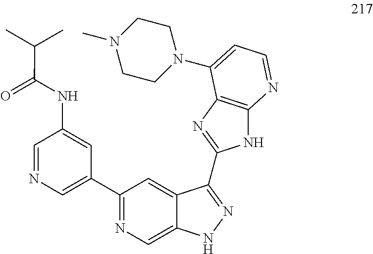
C1(C2=CN=CC(NC(=O)C(C)C)=C2)=NC=C2C(=C1)C(C1=NC3=C(N1)N=CC=C3N1CCN(C)CC1)=NN2
